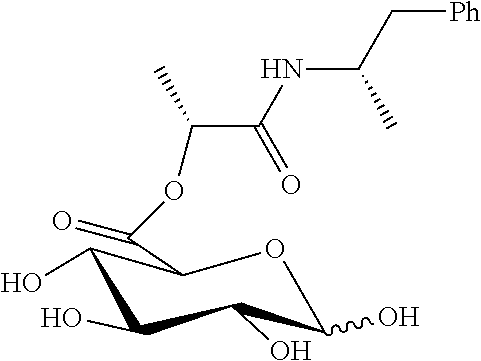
C(C(NC(C[Ph])C)=O)(C)OC(C1OC(O)C(O)C(O)C1O)=O
